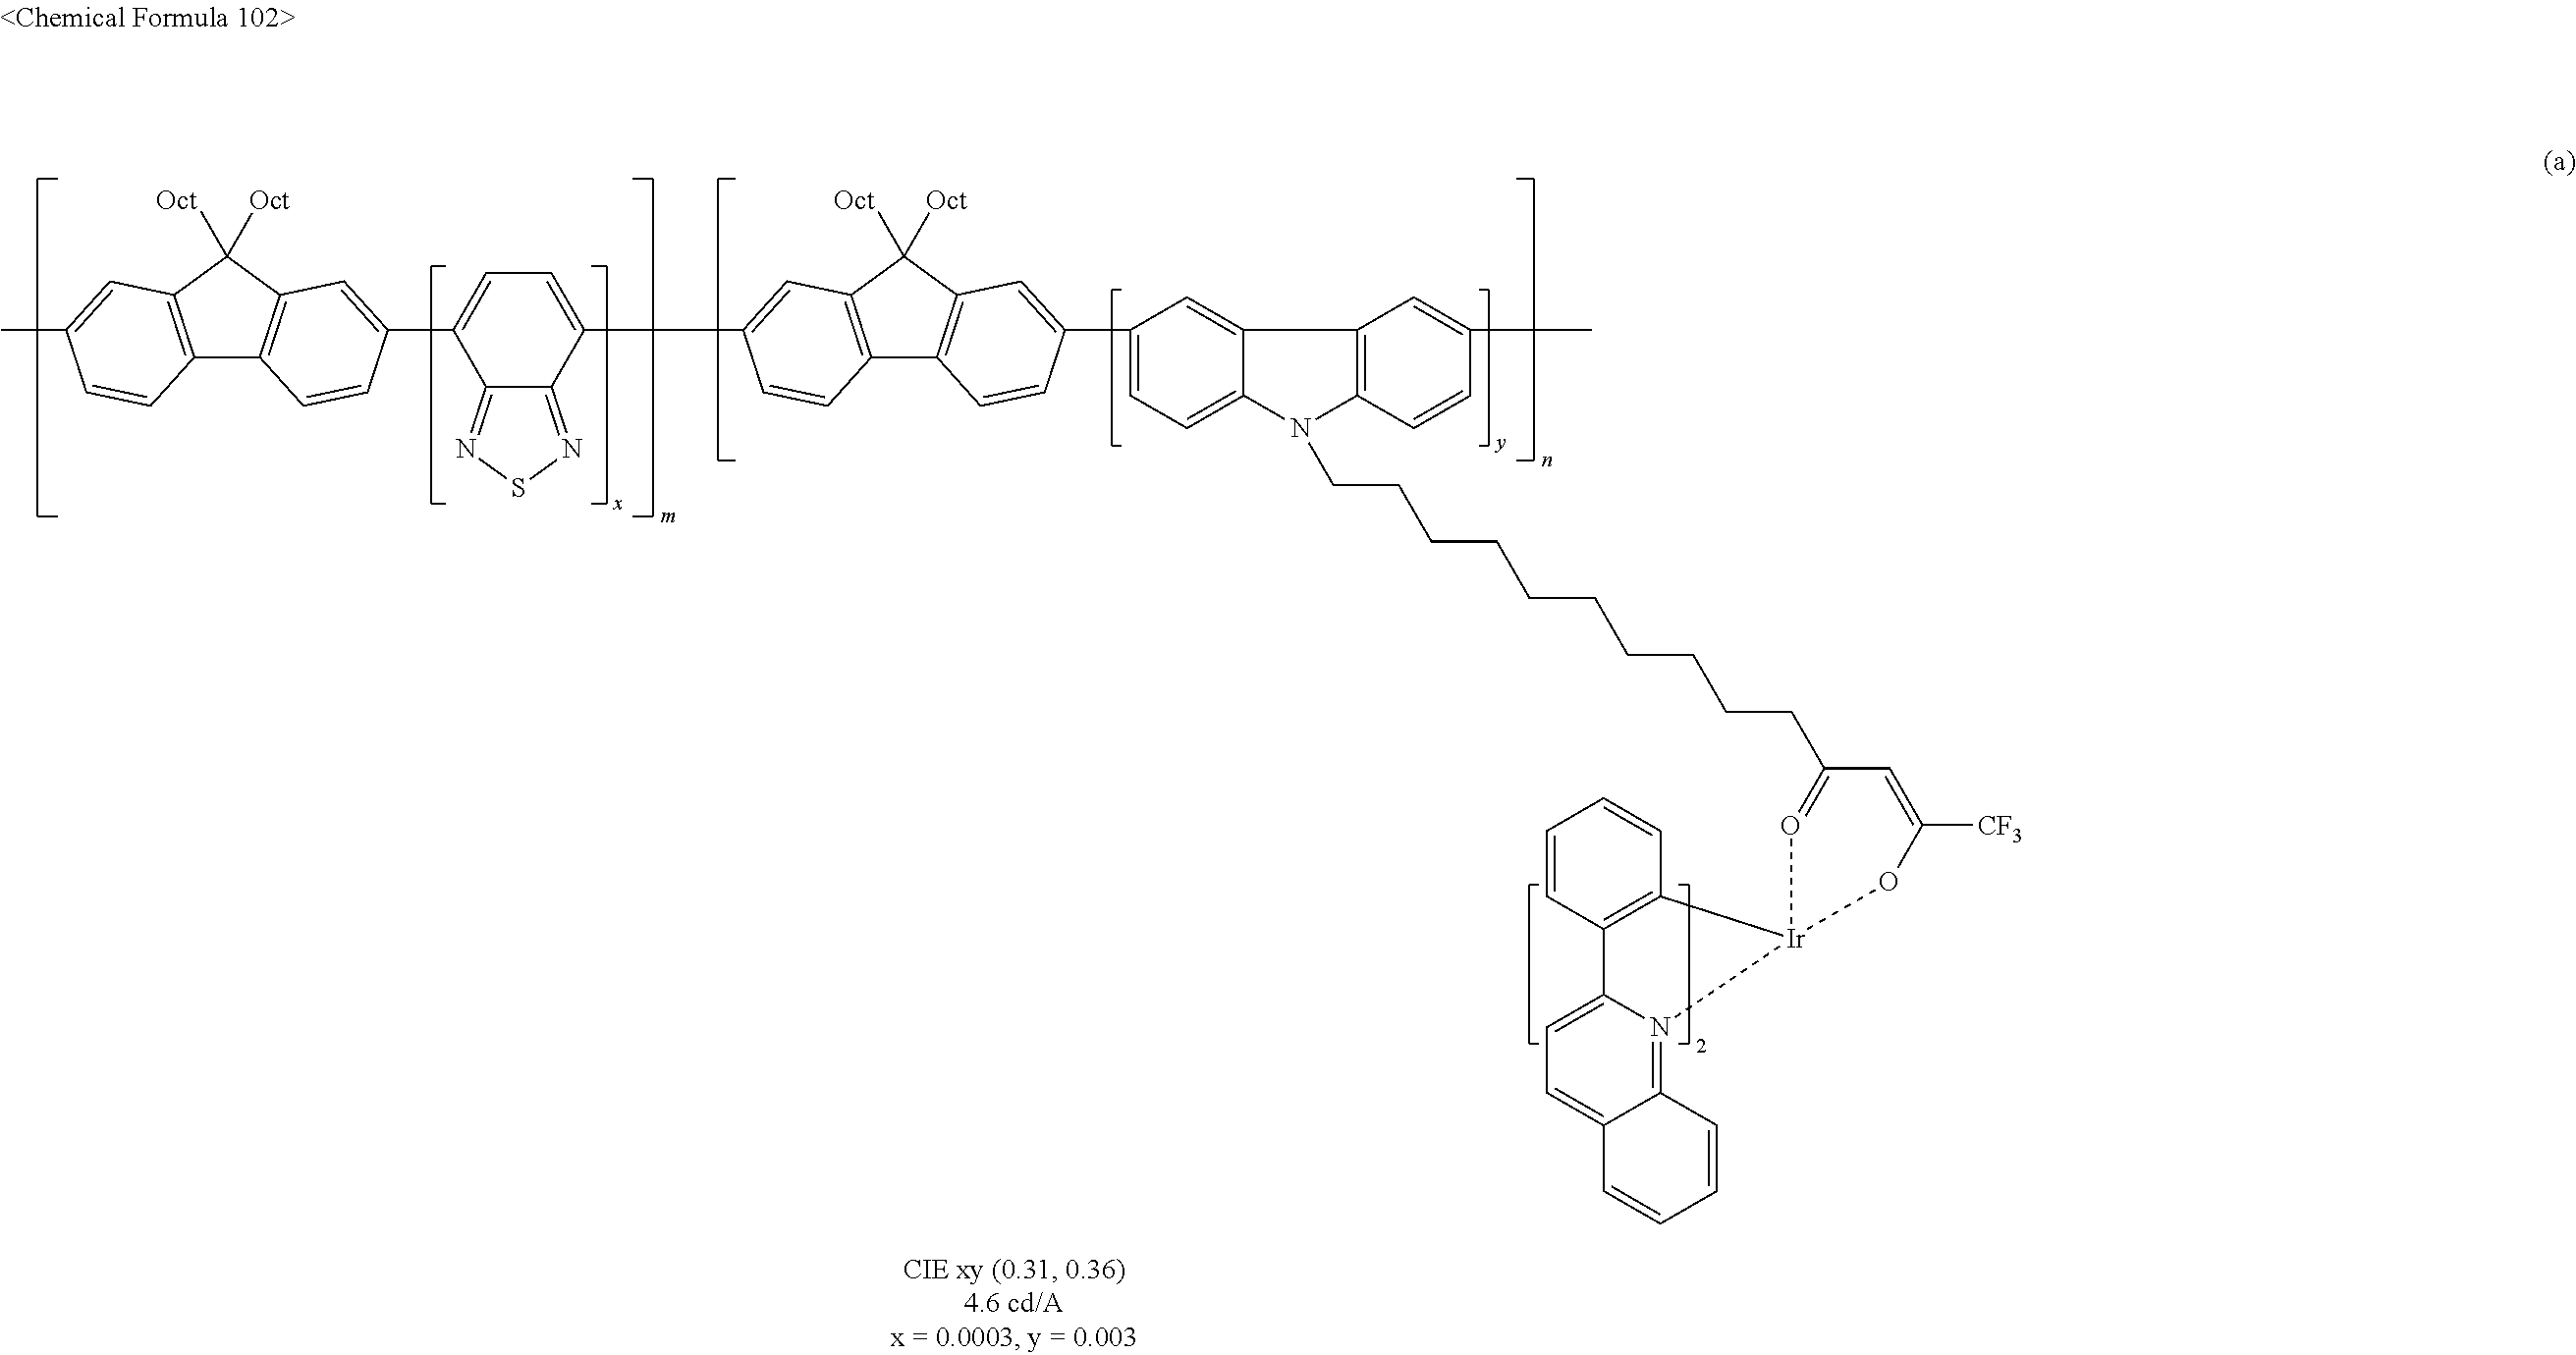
C12=C(C([Oct])([Oct])C3=C1C=CC(C1=CC=C(C4=CC5=C(C6=C(C5([Oct])[Oct])C=C(C5=CC=C7C(=C5)C5=C(N7CCCCCCCCCCC7=O[Ir]8(OC([CF3])=C7)C7=C(C=CC=C7)C7=CC=C9C(=N78)C=CC=C9)C=CC(C)=C5)C=C6)C=C4)C4=NSN=C14)=C3)C=C(C)C=C2
